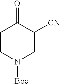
C1CN([Boc])CC([CN])C1=O
